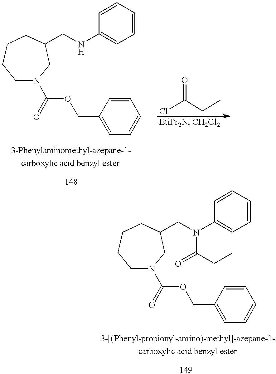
C1N(C(OCC2=CC=CC=C2)=O)CC(CNC2=CC=CC=C2)CCC1.ClC(CC)=O.C1N(C(OCC2=CC=CC=C2)=O)CC(CN(C2=CC=CC=C2)C(=O)CC)CCC1
